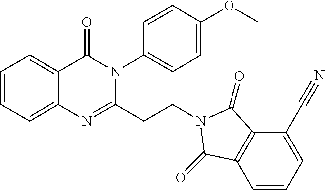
C1=CC=C2C(=C1)C(=O)N(C1=CC=C(OC)C=C1)C(CCN1C(=O)C3=C(C=CC=C3C#N)C1=O)=N2
